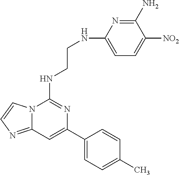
C12=NC=CN1C(NCCNC1=CC=C([NO2])C(N)=N1)=NC(C1=CC=C(C)C=C1)=C2
